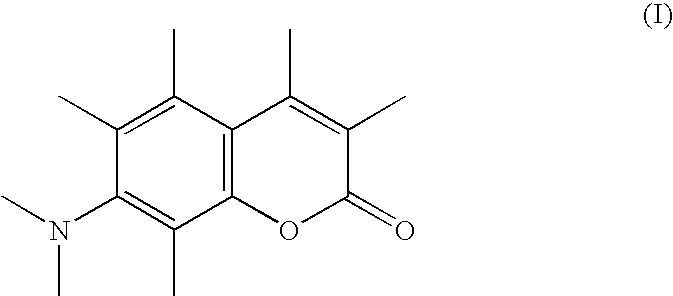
C1(C)=C(C)C2=C(C(C)=C1N(C)C)OC(=O)C(C)=C2C
